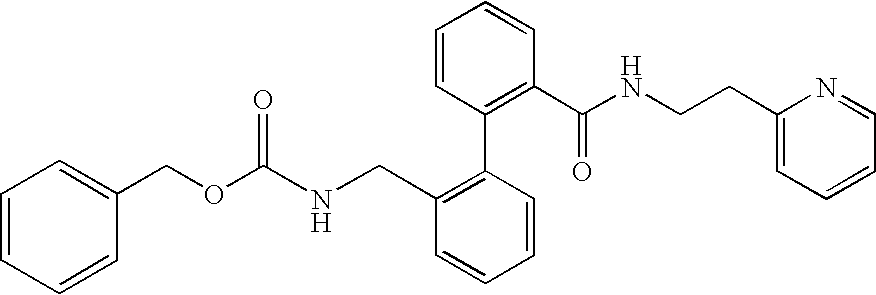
C(OC(NCC1=C(C2=C(C(NCCC3=CC=CC=N3)=O)C=CC=C2)C=CC=C1)=O)C1=CC=CC=C1
